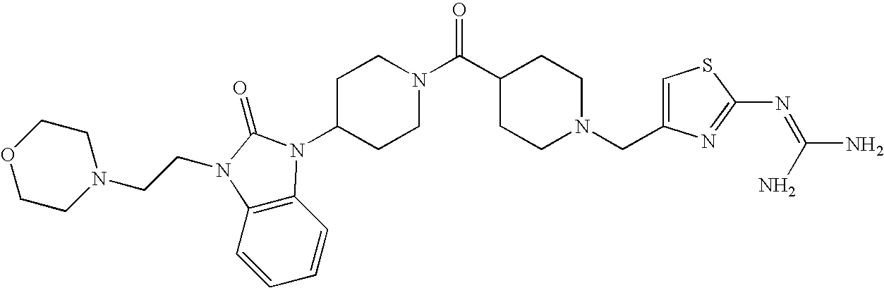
C1=CC2=C(C=C1)N(CCN1CCOCC1)C(=O)N2C1CCN(C(C2CCN(CC3=CSC(N=C(N)N)=N3)CC2)=O)CC1
